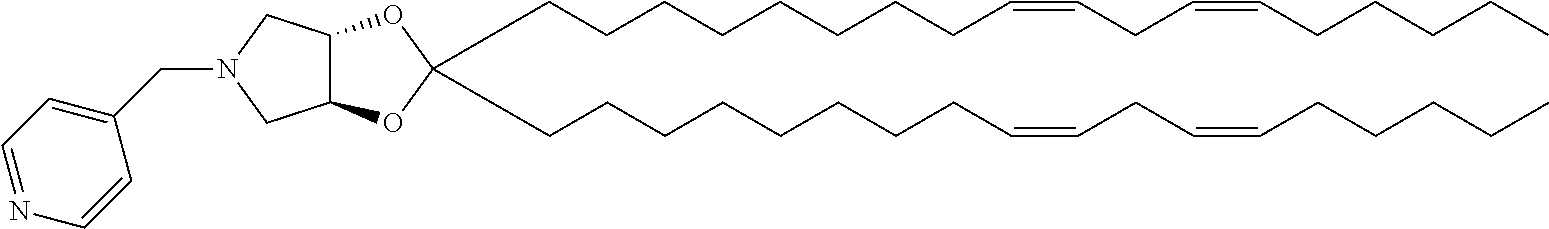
C(CCCCCCCC=CCC=CCCCCC)C1(CCCCCCCCC=CCC=CCCCCC)OC2C(O1)CN(CC1=CC=NC=C1)C2
